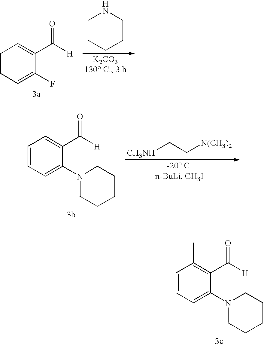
C1=CC=C(F)C(C(=O)[H])=C1.C1CCCCN1.C1=CC=C(N2CCCCC2)C(C(=O)[H])=C1.[CH3NH]CC[N(CH3)2].C1=CC=C(N2CCCCC2)C(C(=O)[H])=C1C
